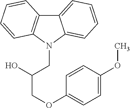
C(N1C2=CC=CC=C2C2=C1C=CC=C2)C(O)COC1=CC=C(OC)C=C1
